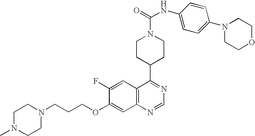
C12=C(C=C(F)C(OCCCN3CCN(C)CC3)=C1)C(C1CCN(C(=O)NC3=CC=C(N4CCOCC4)C=C3)CC1)=NC=N2
